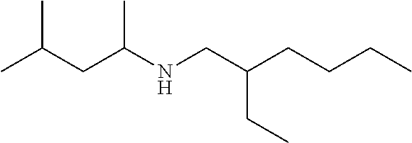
CC(CC(NCC(CCCC)CC)C)C
